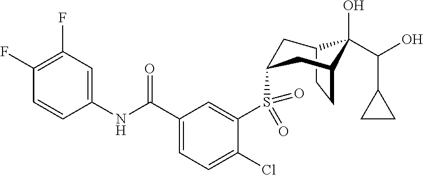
C12CCC(CC(S(C3=CC(C(NC4=CC(F)=C(F)C=C4)=O)=CC=C3Cl)(=O)=O)C1)C2(O)C(O)C1CC1
